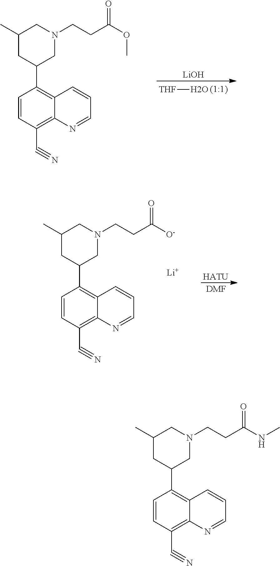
C1=CC(C2CN(CCC(=O)NC)CC(C)C2)=C2C(=C1C#N)N=CC=C2.C1=CC(C2CN(CCC(=O)OC)CC(C)C2)=C2C(=C1C#N)N=CC=C2.[THF]O.[LiOH].C1=CC(C2CN(CCC(=O)[O-])CC(C)C2)=C2C(=C1C#N)N=CC=C2.[Li].[HATU].[DMF]
